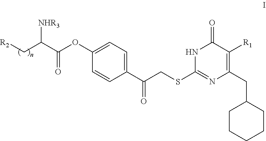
[NHR3]C(C(OC1=CC=C(C(CSC2=NC(CC3CCCCC3)=C([R1])C(=O)N2)=O)C=C1)=O)C[R2]
